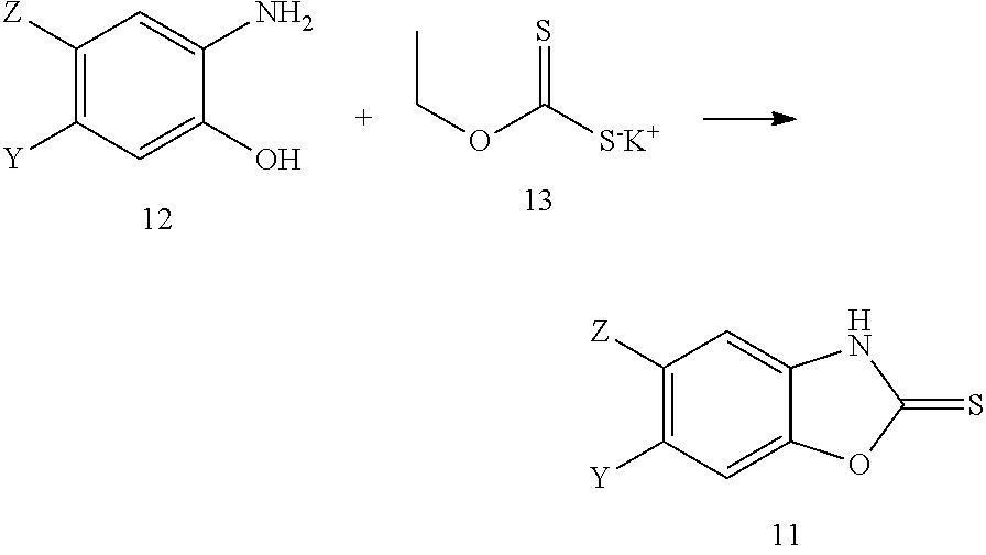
C1([Z])=C([Y])C=C2C(=C1)NC(=S)O2.C1([Z])=C([Y])C=C(O)C(N)=C1.CCOC([S-K+])=S
